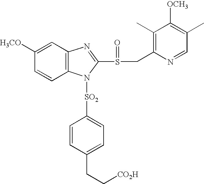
C1([H3CO])=CC2=C(C=C1)N([SO2]C1=CC=C(CC[CO2H])C=C1)C(S(=O)CC1=C(C)C([OCH3])=C(C)C=N1)=N2
